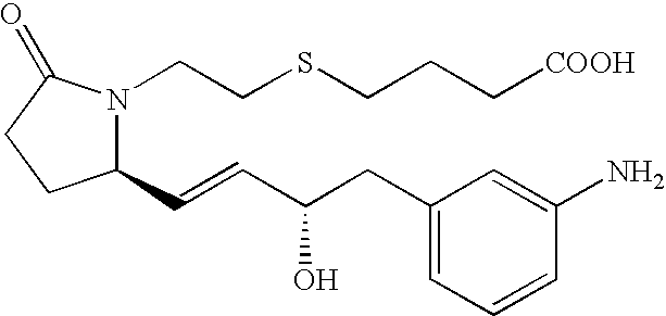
C1(C=CC(CC2=CC=CC(N)=C2)O)N(CCSCCC[COOH])C(=O)CC1
